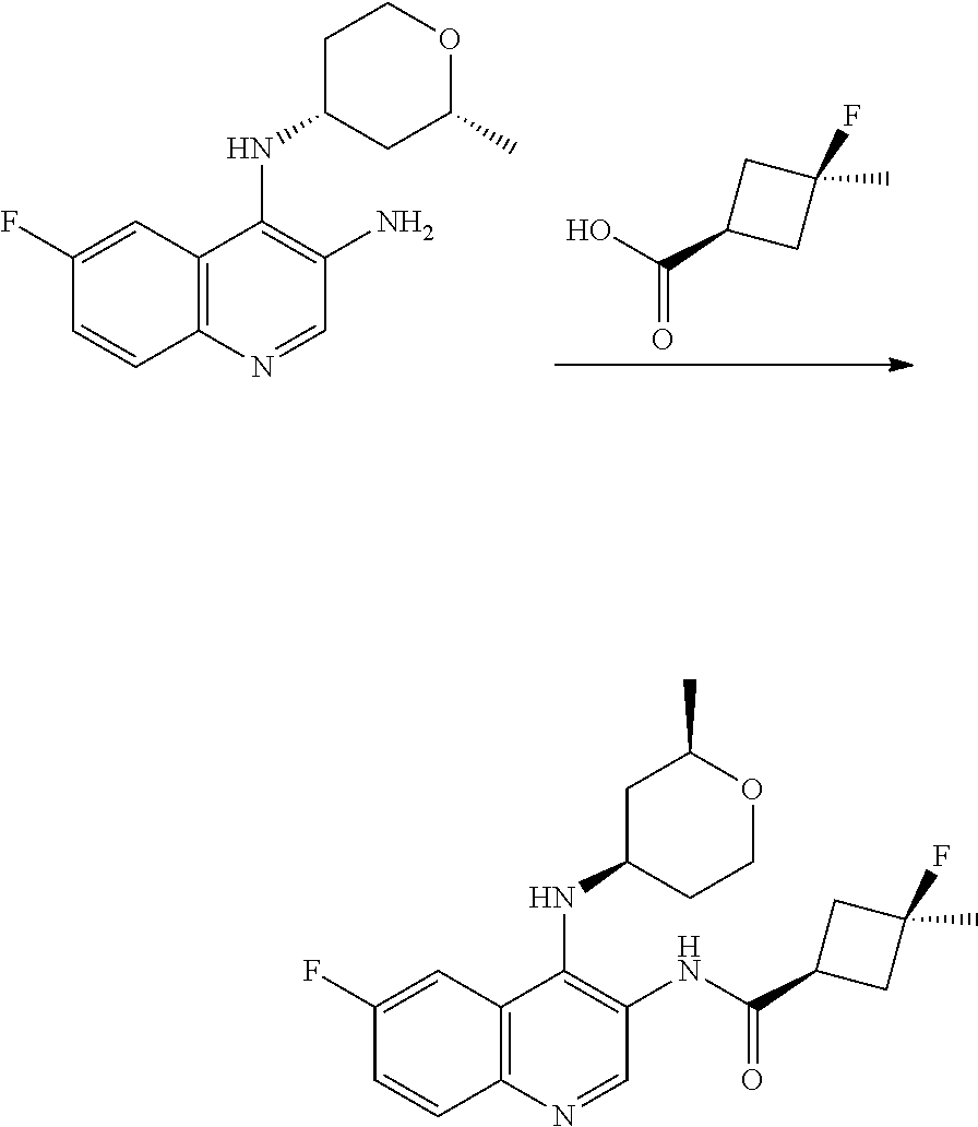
C1(F)=CC2=C(C=C1)N=CC(N)=C2NC1CC(C)OCC1.OC(C1CC(C)(F)C1)=O.C1(F)=CC2=C(C=C1)N=CC(NC(C1CC(C)(F)C1)=O)=C2NC1CCOC(C)C1
